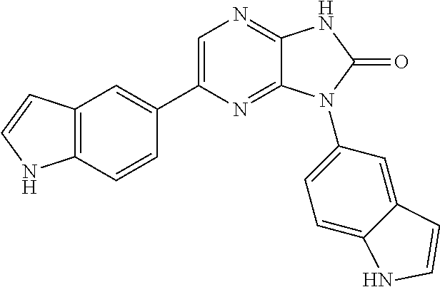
C12=C(C=CC(C3=CN=C4C(=N3)N(C3=CC=C5C(=C3)C=CN5)C(=O)N4)=C1)NC=C2
